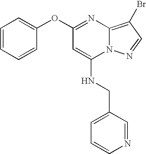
C1(OC2=CC=CC=C2)=NC2=C(Br)C=NN2C(NCC2=CC=CN=C2)=C1
